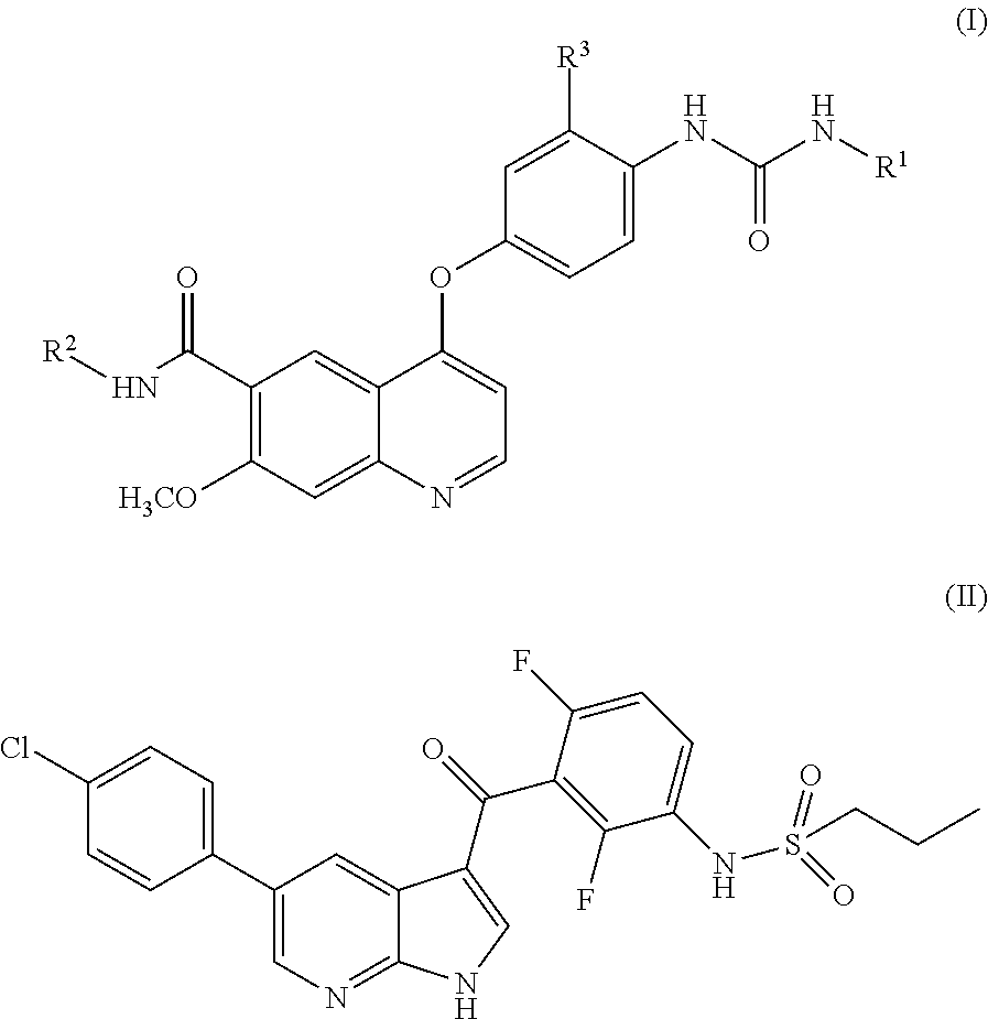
N(C(C1=C([H3CO])C=C2C(=C1)C(OC1=CC=C(NC(=O)N[R1])C([R3])=C1)=CC=N2)=O)[R2].C12=CC(C3=CC=C(Cl)C=C3)=CN=C1NC=C2C(=O)C1=C(F)C(NS(=O)(=O)CCC)=CC=C1F
